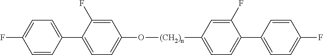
C1=C(F)C(C2=CC=C(F)C=C2)=CC=C1O[(CH2)n]C1=CC=C(C2=CC=C(F)C=C2)C(F)=C1
